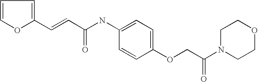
C1=COC(C=CC(NC2=CC=C(OCC(=O)N3CCOCC3)C=C2)=O)=C1
